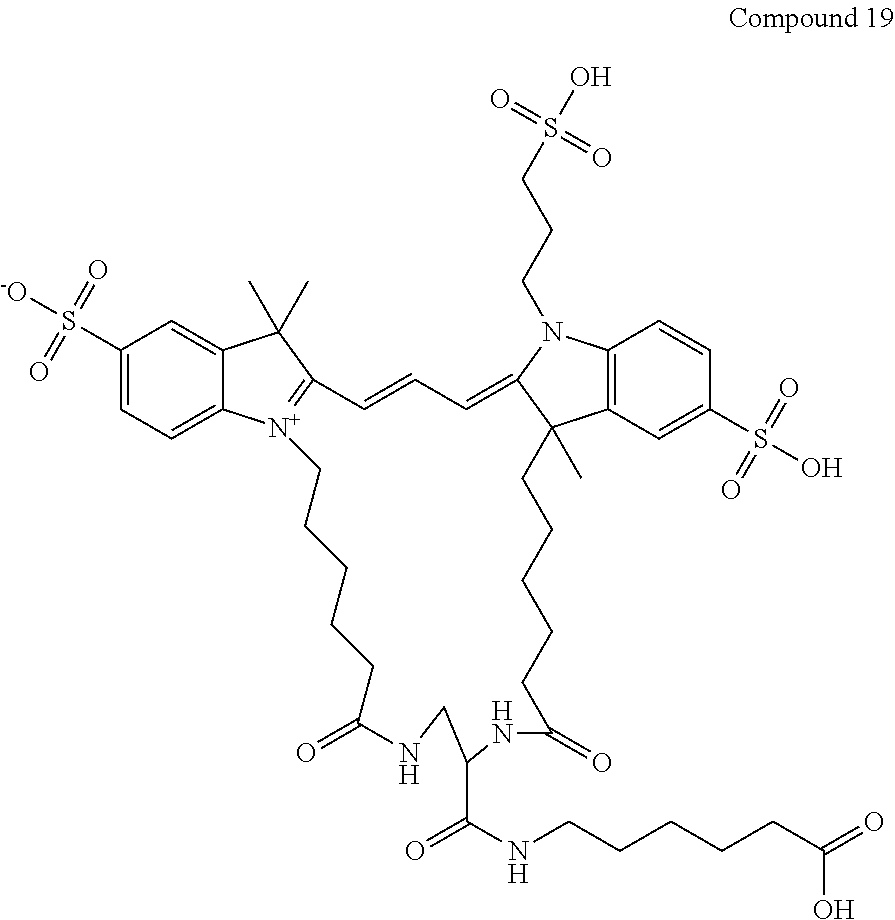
C1(S(=O)(=O)[-O])=CC=C2C(=C1)C(C)(C)C1=[N+]2CCCCCC(=O)NCC(C(NCCCCCC(=O)O)=O)NC(=O)CCCCCC2(C)C3=C(C=CC(S(=O)(=O)O)=C3)N(CCCS(=O)(=O)O)C2=CC=C1
